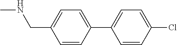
C1=C(C2=CC=C(Cl)C=C2)C=CC(CNC)=C1
